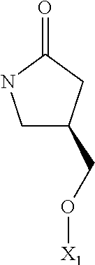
C1C(CO[X1])CC(=O)N1
